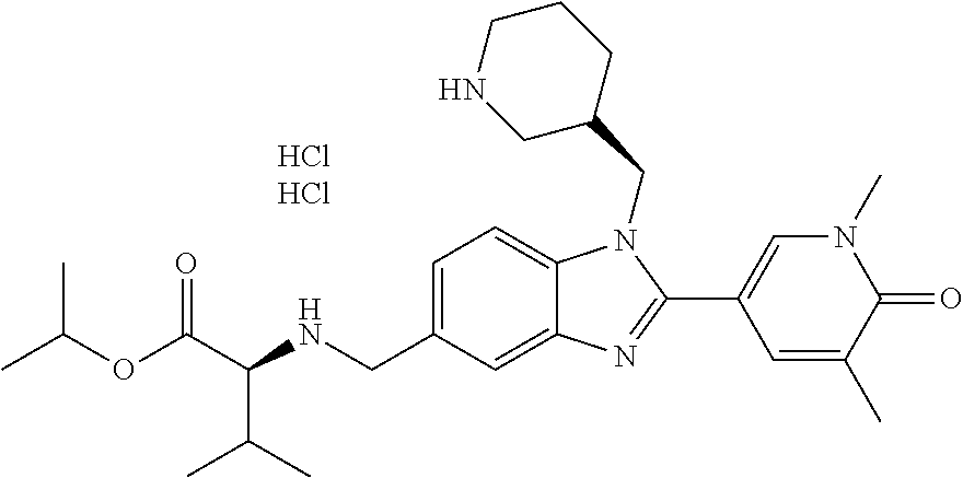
CC(OC(C(NCC1=CC=C2C(=C1)N=C(C1=CN(C)C(=O)C(C)=C1)N2CC1CCCNC1)C(C)C)=O)C
